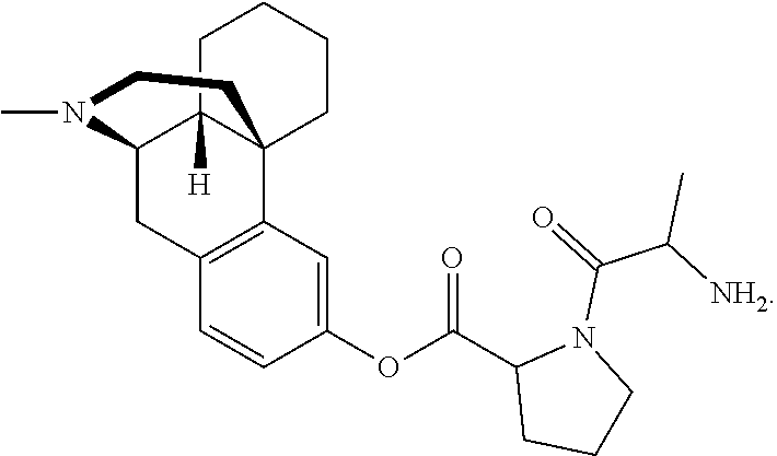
CN1C2CC3=C(C=C(OC(C4CCCN4C(=O)C([NH2])C)=O)C=C3)C3(C2([H])CCCC3)CC1
